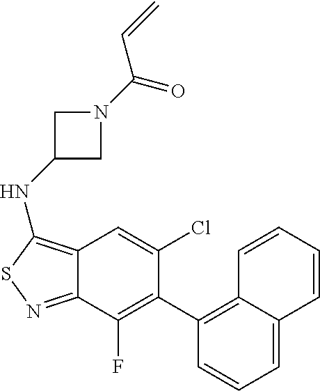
C12=C(NC3CN(C(C=C)=O)C3)SN=C1C(F)=C(C1=C3C(=CC=C1)C=CC=C3)C(Cl)=C2
